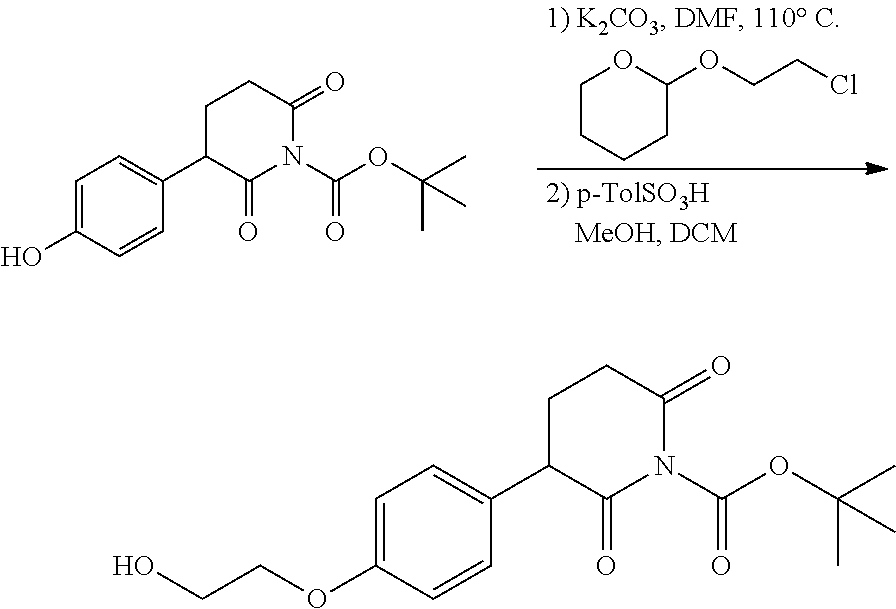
C1CCCC(OCCCl)O1.C1=C(O)C=CC(C2C(=O)N(C(OC(C)(C)C)=O)C(=O)CC2)=C1.C1=C(OCCO)C=CC(C2C(=O)N(C(OC(C)(C)C)=O)C(=O)CC2)=C1
